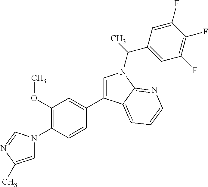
C1(C2=CN(C(C3=CC(F)=C(F)C(F)=C3)C)C3=NC=CC=C23)=CC(OC)=C(N2C=C(C)N=C2)C=C1
